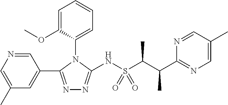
C1(N2C(NS(C(C(C3=NC=C(C)C=N3)C)C)(=O)=O)=NN=C2C2=CC(C)=CN=C2)=CC=CC=C1OC
